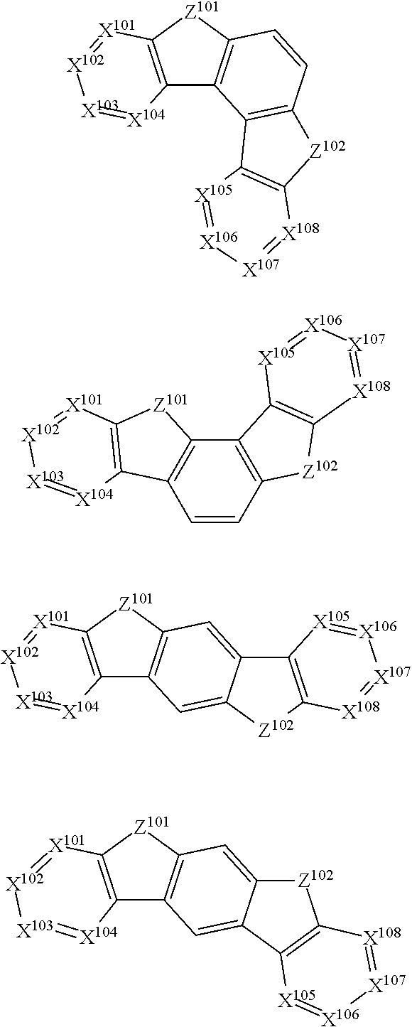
[Z101]1C2=C(C3=C1C=CC1=C3C3=C([Z102]1)[X108]=[X107][X106]=[X105]3)[X104]=[X103][X102]=[X101]2.C12=C(C3=C(C=C1)C1=C([Z101]3)[X101]=[X102][X103]=[X104]1)C1=C([Z102]2)[X108]=[X107][X106]=[X105]1.[Z101]1C2=C(C3=C1C=C1C(=C3)[Z102]C3=C1[X105]=[X106][X107]=[X108]3)[X104]=[X103][X102]=[X101]2.[Z101]1C2=C(C3=C1C=C1C(=C3)C3=C([Z102]1)[X108]=[X107][X106]=[X105]3)[X104]=[X103][X102]=[X101]2
